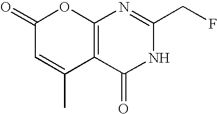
C12=C(C(=O)NC(CF)=N1)C(C)=CC(=O)O2
